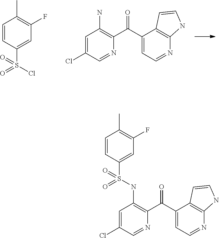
ClS(C1=CC(F)=C(C)C=C1)(=O)=O.C1=C(Cl)C=NC(C(C2=CC=NC3=C2C=CN3)=O)=C1N.C1=C(Cl)C=NC(C(C2=CC=NC3=C2C=CN3)=O)=C1NS(=O)(=O)C1=CC(F)=C(C)C=C1
